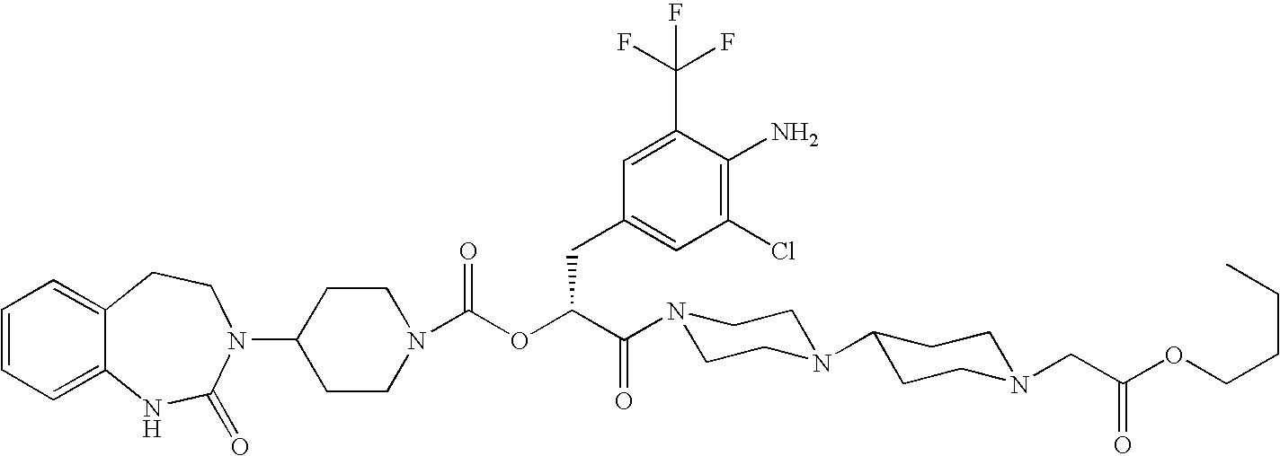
C12=CC=CC=C1NC(=O)N(C1CCN(C(OC(C(=O)N3CCN(C4CCN(CC(OCCCC)=O)CC4)CC3)CC3=CC(Cl)=C(N)C(C(F)(F)F)=C3)=O)CC1)CC2
